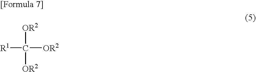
[R1]C([OR2])([OR2])[OR2]
